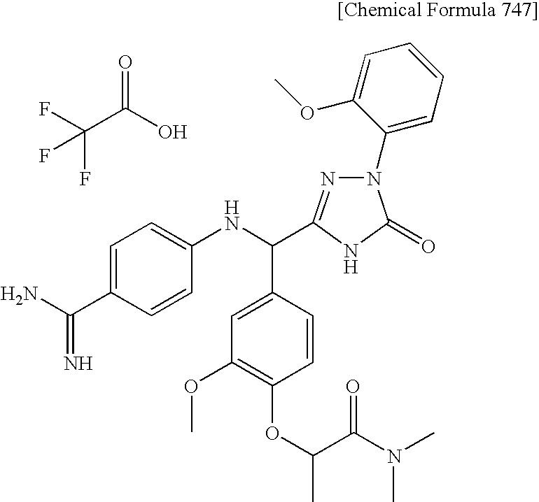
FC(C(O)=O)(F)F.C1=C(C(=N)N)C=CC(NC(C2=CC(OC)=C(OC(C(N(C)C)=O)C)C=C2)C2=NN(C3=CC=CC=C3OC)C(=O)N2)=C1
